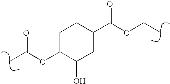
C1C(OC(=O)C)C(O)CC(C(OCC)=O)C1
